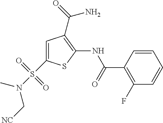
C1=CC(C(=O)NC2=C(C(=O)N)C=C(S(N(C)C[NC])(=O)=O)S2)=C(F)C=C1
